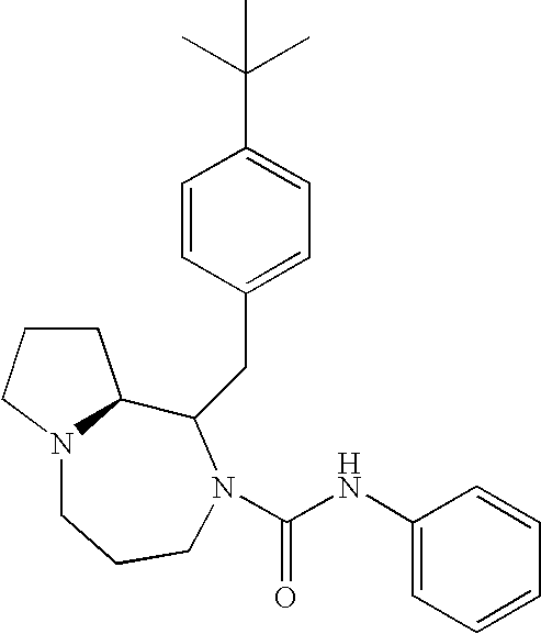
C1CCN2C1C(CC1=CC=C(C(C)(C)C)C=C1)N(C(NC1=CC=CC=C1)=O)CCC2
